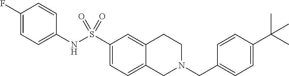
C1(F)=CC=C(NS(C2=CC=C3C(=C2)CCN(CC2=CC=C(C(C)(C)C)C=C2)C3)(=O)=O)C=C1
